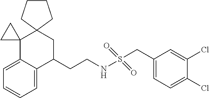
C1=C2C(=CC=C1)C(CCNS(=O)(=O)CC1=CC=C(Cl)C(Cl)=C1)CC1(C23CC3)CCCC1
